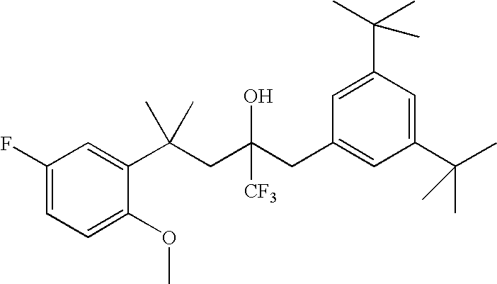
C1=C(OC)C(C(CC(CC2=CC(C(C)(C)C)=CC(C(C)(C)C)=C2)([CF3])O)(C)C)=CC(F)=C1
